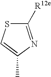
C1([R12e])=NC(C)=CS1
